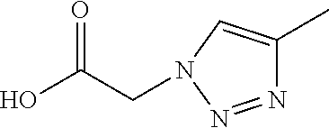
C1(C)=CN(CC(O)=O)N=N1
